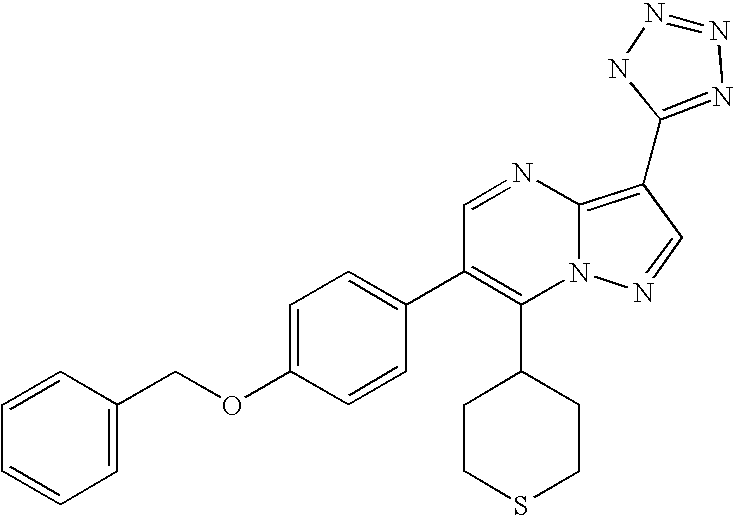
C1(C2CCSCC2)=C(C2=CC=C(OCC3=CC=CC=C3)C=C2)C=NC2=C(C3=NN=NN3)C=NN12
